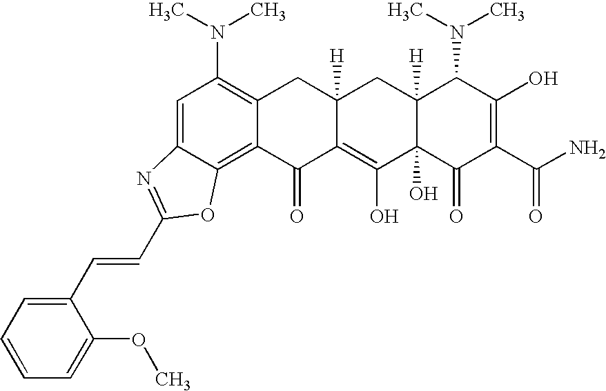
C1=C2C(=C3C(=C1N(C)C)CC1([H])C(=C(O)C4(O)C([H])(C1)C(N(C)C)C(O)=C(C(N)=O)C4=O)C3=O)OC(C=CC1=CC=CC=C1OC)=N2
